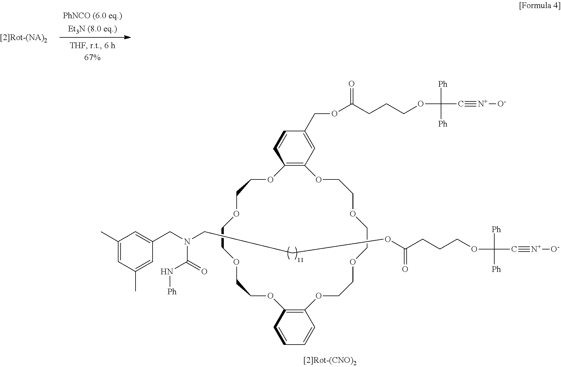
C(COC(CCCOC([Ph])([Ph])C#[N+][O-])=O)N(CC1=CC(C)=CC(C)=C1)C(=O)N[Ph].C1COCCOC2=C(OCCOCCOCCOC3=C(OCCO1)C=CC(COC(CCCOC([Ph])([Ph])C#[N+][O-])=O)=C3)C=CC=C2
